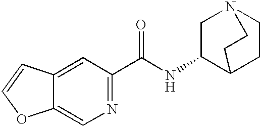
N1=C(C(NC2C3CCN(C2)CC3)=O)C=C2C(=C1)OC=C2
